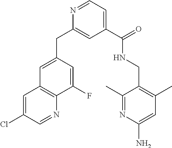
C1(CC2=CC(C(=O)NCC3=C(C)C=C(N)N=C3C)=CC=N2)=CC2=C(N=CC(Cl)=C2)C(F)=C1
